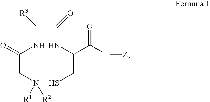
C(NC(CN([R1])[R2])=O)(C(NC(CS)C([L][Z])=O)=O)[R3]
